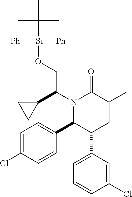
C1=C(Cl)C=CC(C2C(C3=CC=CC(Cl)=C3)CC(C)C(=O)N2C(CO[Si]([Ph])([Ph])C(C)(C)C)C2CC2)=C1
